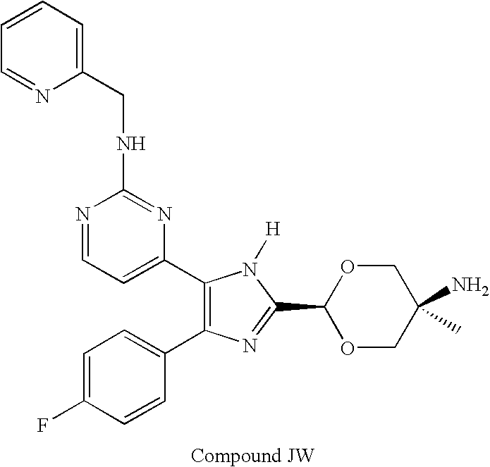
C1=C(F)C=CC(C2=C(C3=CC=NC(NCC4=CC=CC=N4)=N3)N([H])C(C3OCC(N)(C)CO3)=N2)=C1
